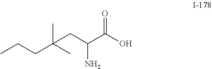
C(CC(C(O)=O)N)(C)(C)CCC
